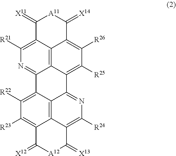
C12=C3C4=C([R21])N=C1C1=C([R22])C([R23])=C5C6=C1C(=NC([R24])=C6C(=[X13])[A12]C5=[X12])C2=C([R25])C([R26])=C3C(=[X14])[A11]C4=[X11]
